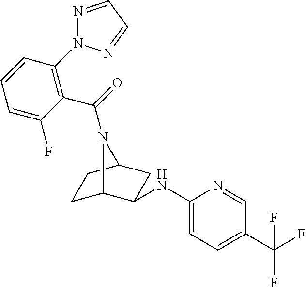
C1C2C(NC3=CC=C(C(F)(F)F)C=N3)CC(C1)N2C(=O)C1=C(N2N=CC=N2)C=CC=C1F
